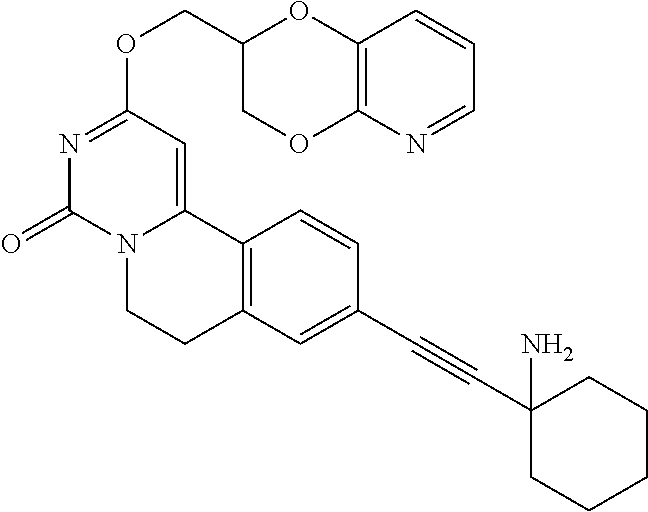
N1=CC=CC2=C1OCC(COC1=NC(=O)N3C(=C1)C1=C(CC3)C=C(C#CC3(N)CCCCC3)C=C1)O2
